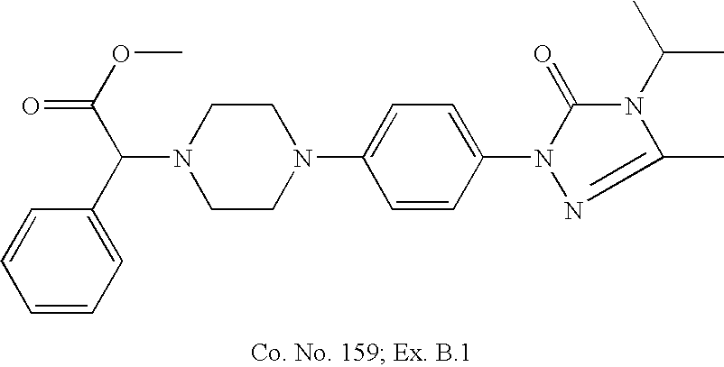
N1(C(C(OC)=O)C2=CC=CC=C2)CCN(C2=CC=C(N3C(=O)N(C(C)C)C(C)=N3)C=C2)CC1
